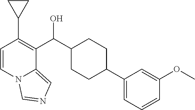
C1=CN2C(=CN=C2)C(C(C2CCC(C3=CC=CC(OC)=C3)CC2)O)=C1C1CC1
